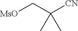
[MsO]CC([CN])(C)C
